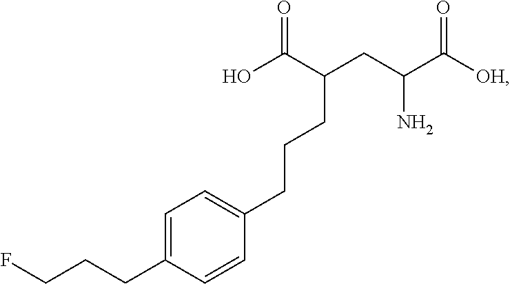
C1=C(CCCF)C=CC(CCCC(CC(C([OH])=O)N)C(O)=O)=C1
